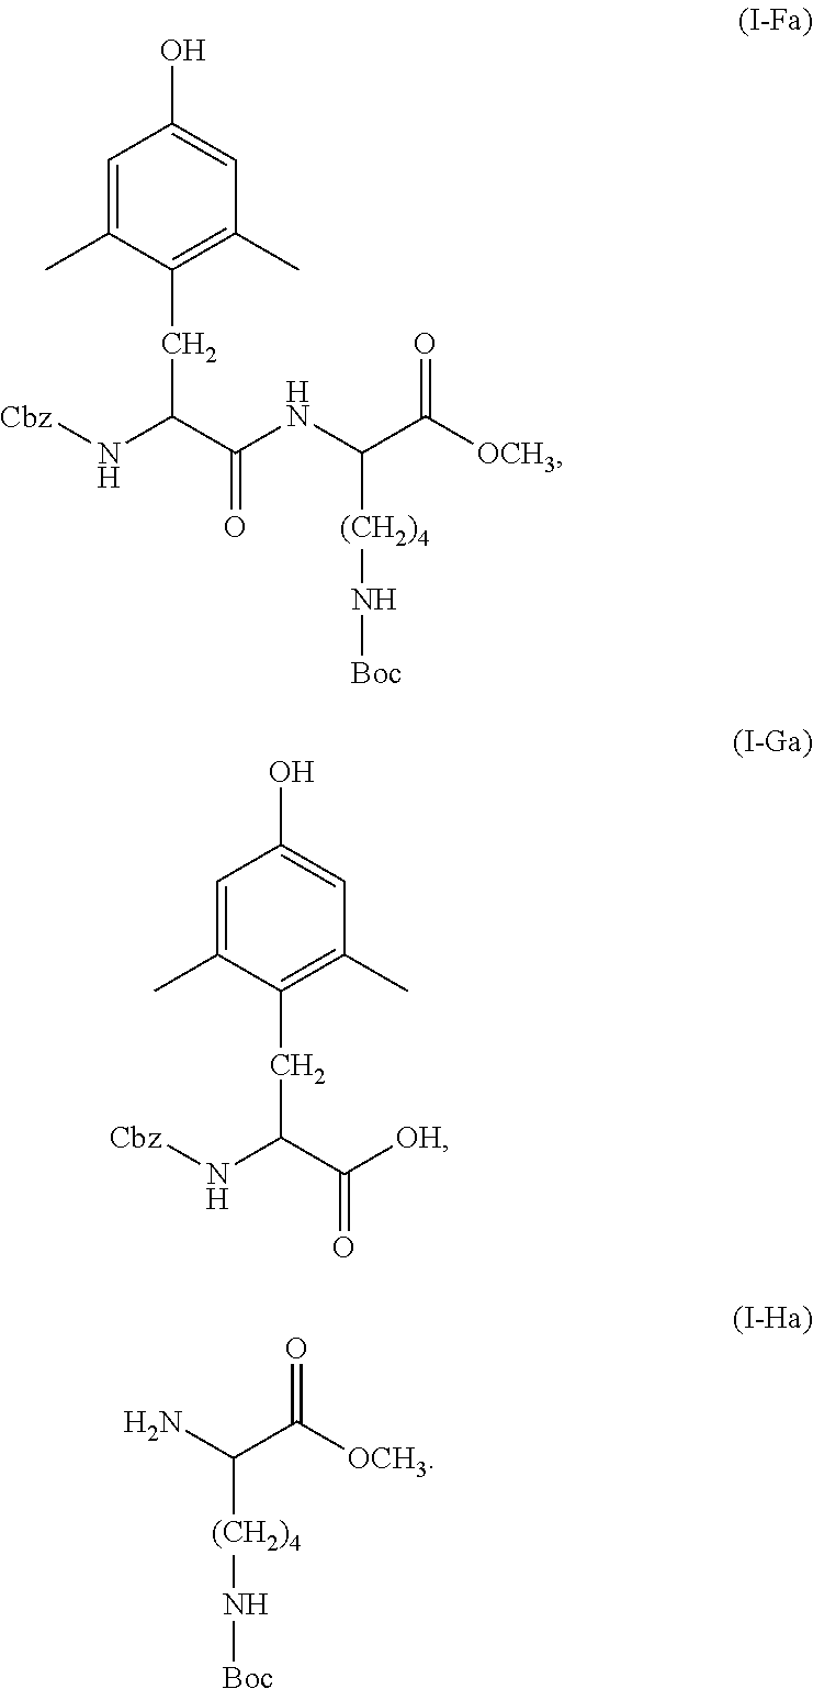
N(C(C(NC(C(=O)[OCH3])[(CH2)4]N[Boc])=O)CC1=C(C)C=C(O)C=C1C)[Cbz].NC(C(=O)[OCH3])[(CH2)4]N[Boc].N(C(C([OH])=O)CC1=C(C)C=C(O)C=C1C)[Cbz]
